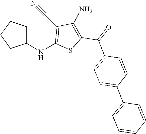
C1(NC2=C(C#N)C(N)=C(C(=O)C3=CC=C(C4=CC=CC=C4)C=C3)S2)CCCC1
